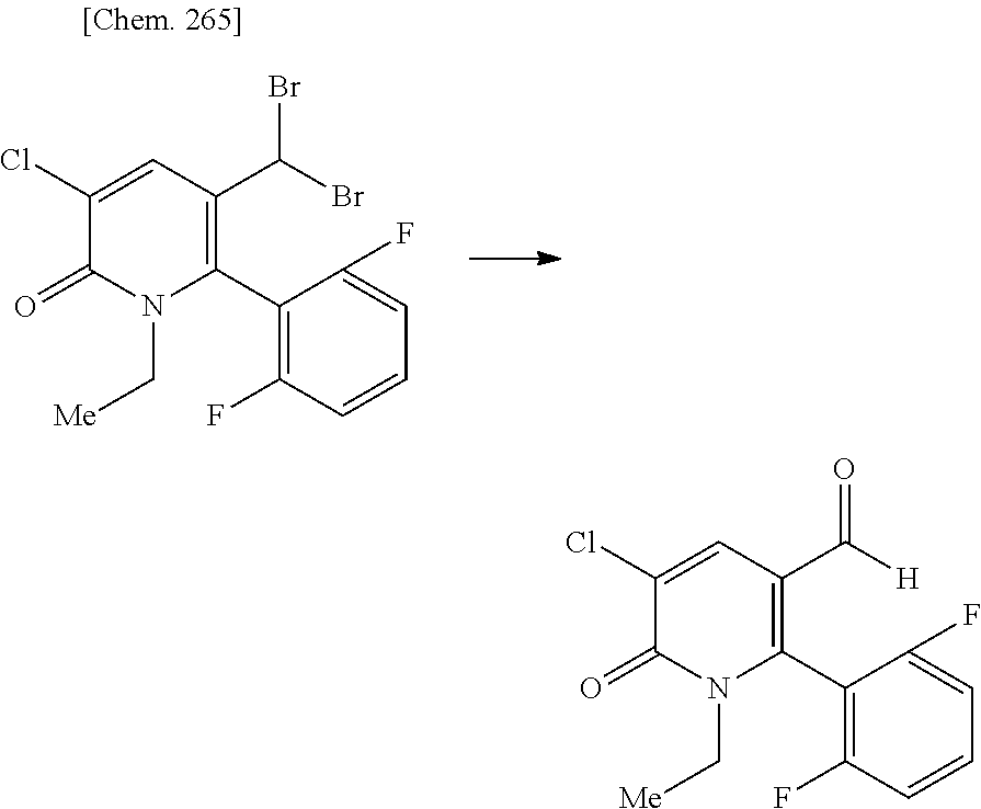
C1(Cl)=CC(C(Br)Br)=C(C2=C(F)C=CC=C2F)N(C[Me])C1=O.C1(Cl)=CC(C([H])=O)=C(C2=C(F)C=CC=C2F)N(C[Me])C1=O
